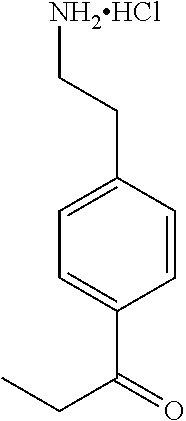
C1=C(CC[NH2HCl])C=CC(C(CC)=O)=C1
